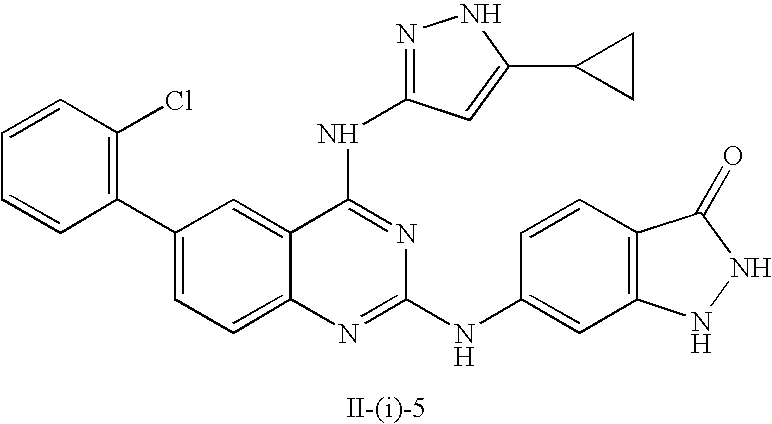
C12=CC=C(C3=C(Cl)C=CC=C3)C=C1C(NC1=NNC(C3CC3)=C1)=NC(NC1=CC3=C(C=C1)C(=O)NN3)=N2
